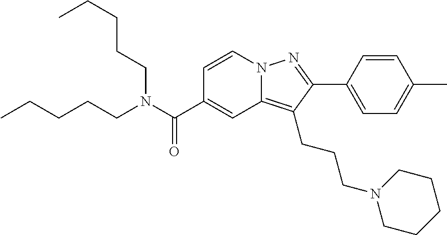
C1=CN2C(=C(CCCN3CCCCC3)C(C3=CC=C(C)C=C3)=N2)C=C1C(N(CCCCC)CCCCC)=O
